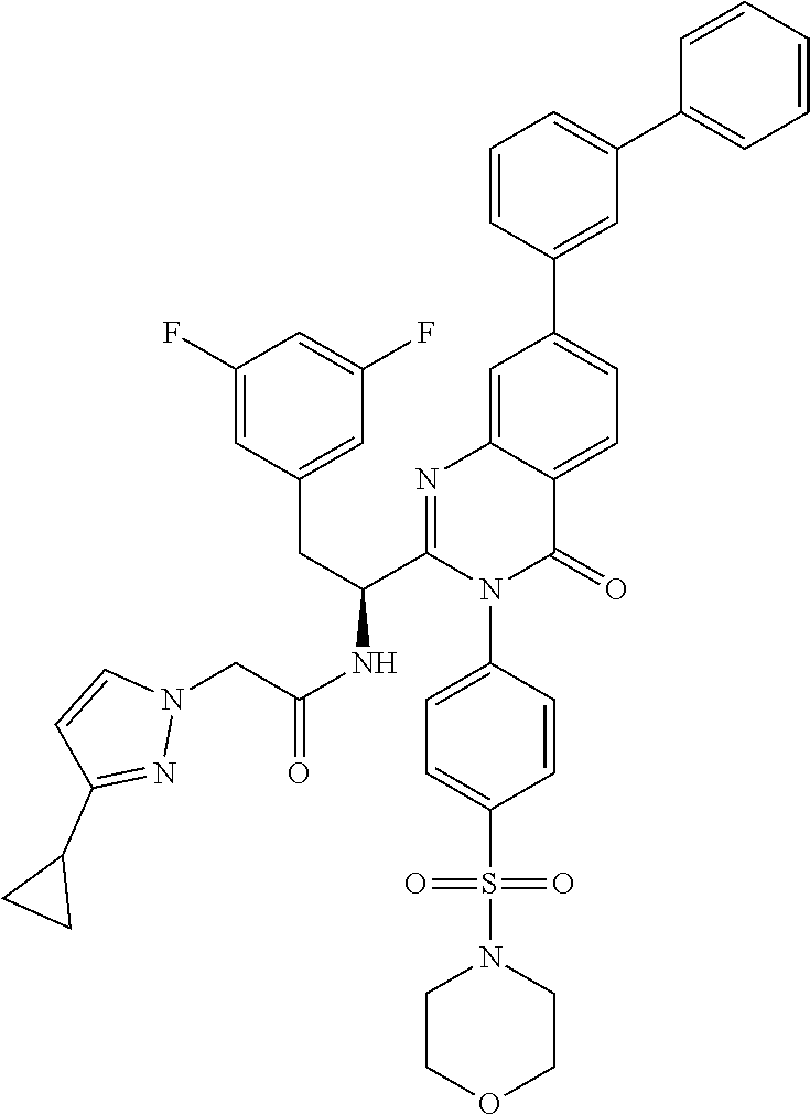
C1=C2C(=CC(C3=CC(C4=CC=CC=C4)=CC=C3)=C1)N=C(C(CC1=CC(F)=CC(F)=C1)NC(CN1C=CC(C3CC3)=N1)=O)N(C1=CC=C(S(N3CCOCC3)(=O)=O)C=C1)C2=O
